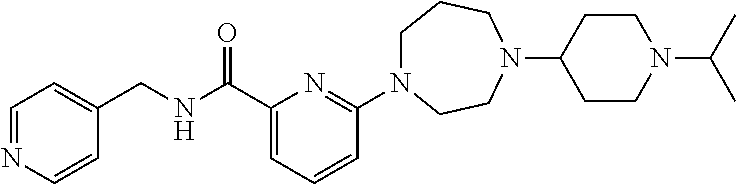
C1N(C2=NC(C(NCC3=CC=NC=C3)=O)=CC=C2)CCN(C2CCN(C(C)C)CC2)CC1
